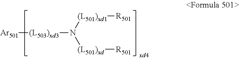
[Ar501][(L503)xd3]N([(L501)xd][R501])[(L501)xd1][R501]
